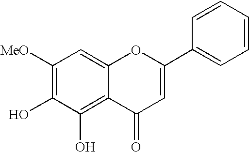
[MeO]C1=C(O)C(O)=C2C(=C1)OC(C1=CC=CC=C1)=CC2=O
